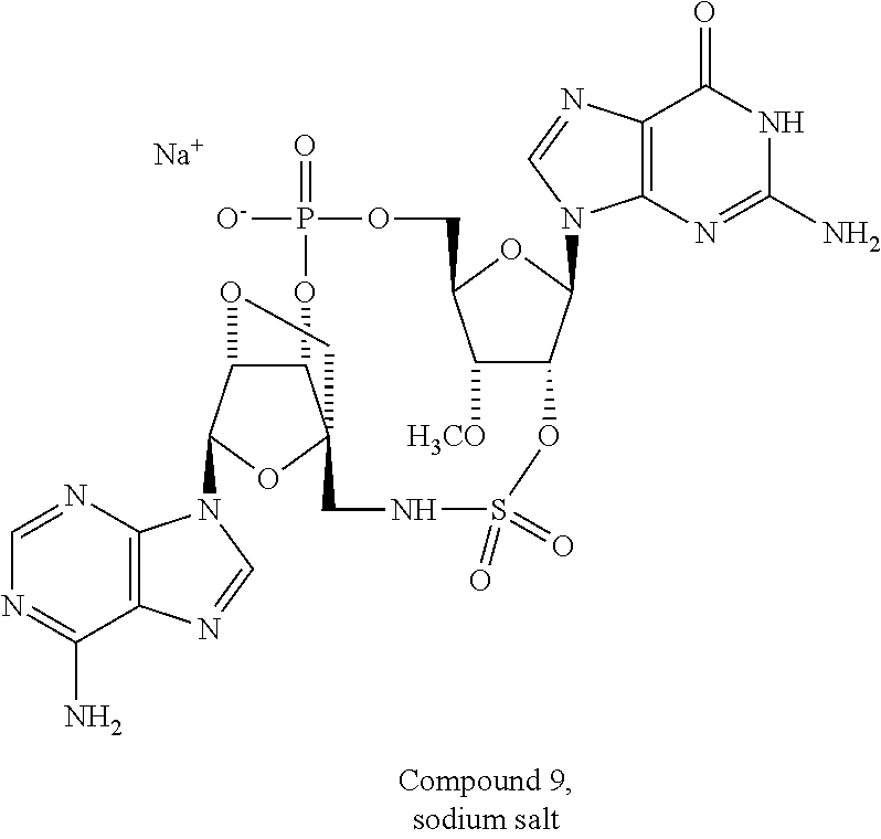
C1C2C([H3CO])C(C(N3C4=C(C(=O)NC(N)=N4)N=C3)O2)OS(=O)(=O)NCC23C(OP(=O)([O-])O1)C(C(N1C4=C(C(N)=NC=N4)N=C1)O2)OC3.[Na]
